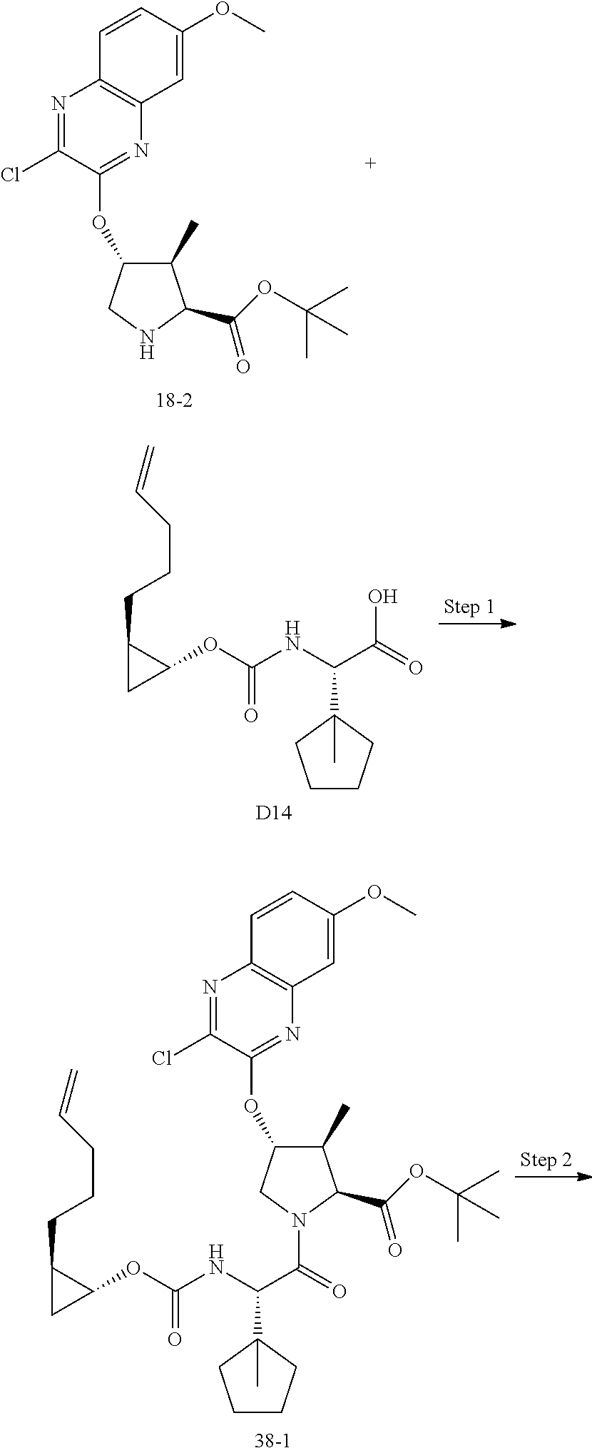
C1(C)C(OC2=NC3=C(N=C2Cl)C=CC(OC)=C3)CNC1C(OC(C)(C)C)=O.OC(=O)C(NC(OC1C(CCCC=C)C1)=O)C1(C)CCCC1.[D14].C1(C)C(OC2=NC3=C(N=C2Cl)C=CC(OC)=C3)CN(C(=O)C(NC(OC2C(CCCC=C)C2)=O)C2(C)CCCC2)C1C(OC(C)(C)C)=O
